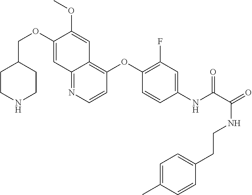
C1(COC2=CC3=NC=CC(OC4=C(F)C=C(NC(=O)C(NCCC5=CC=C(C)C=C5)=O)C=C4)=C3C=C2OC)CCNCC1
